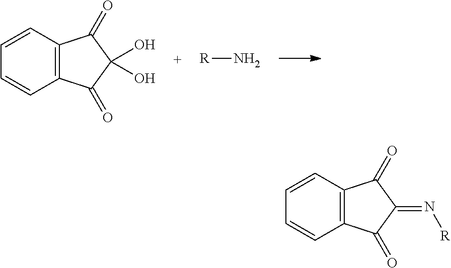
C1=CC=CC2=C1C(=O)C(O)(O)C2=O.[R]N.C1=CC=CC2=C1C(=O)C(=N[R])C2=O
